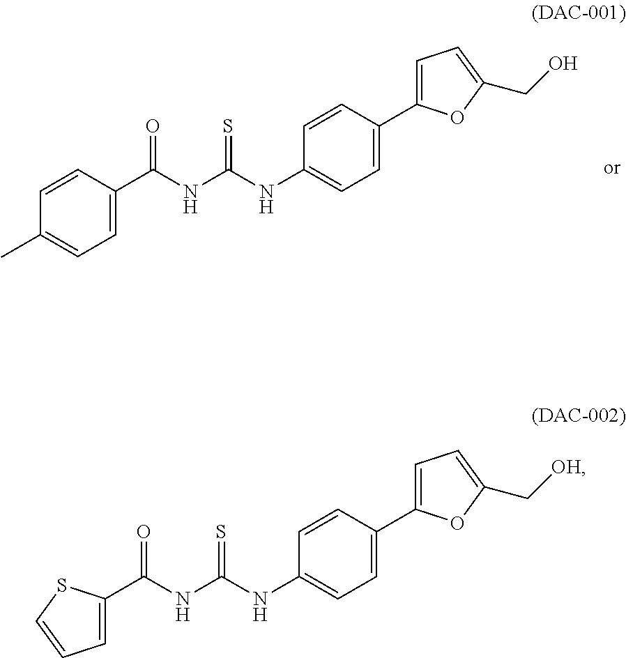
C1=CC(C2=CC=C(C[OH])O2)=CC=C1NC(NC(C1=CC=CS1)=O)=S.C1=CC(C2=CC=C(CO)O2)=CC=C1NC(NC(C1=CC=C(C)C=C1)=O)=S
